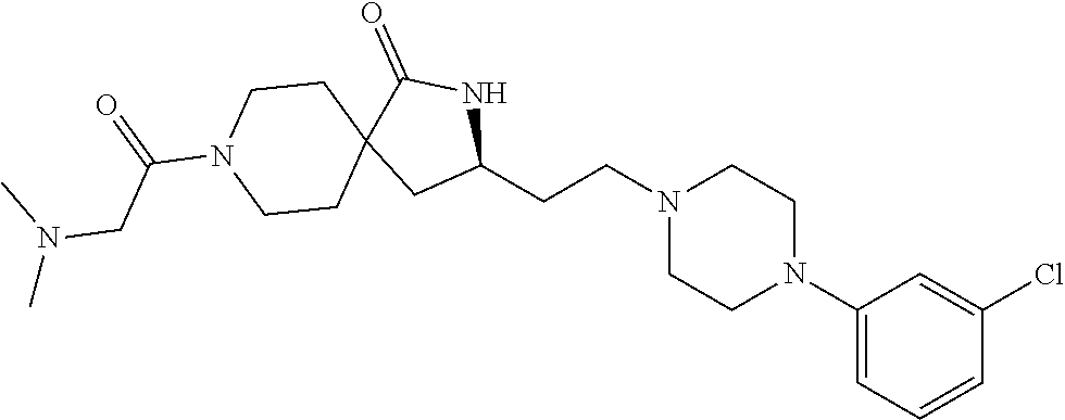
C1(CCN2CCN(C3=CC=CC(Cl)=C3)CC2)NC(=O)C2(C1)CCN(C(=O)CN(C)C)CC2
